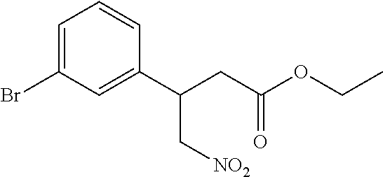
C(C(C1=CC(Br)=CC=C1)CC(=O)OCC)[NO2]
